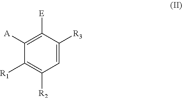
C1([E])=C([A])C([R1])=C([R2])C=C1[R3]
